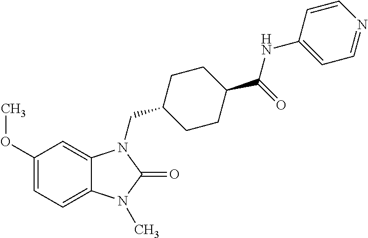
C1(OC)=CC=C2C(=C1)N(CC1CCC(C(=O)NC3=CC=NC=C3)CC1)C(=O)N2C
